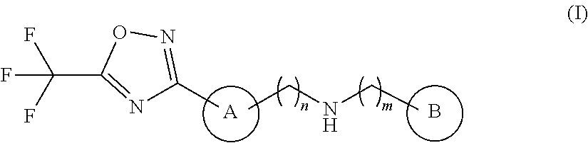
B.N1=C(C(F)(F)F)ON=C1C.C(NCC)C.[A]
